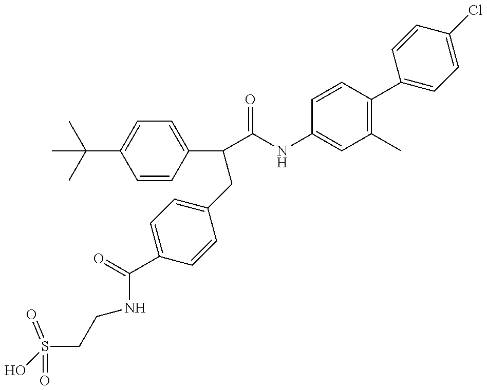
OS(CCNC(C1=CC=C(CC(C2=CC=C(C(C)(C)C)C=C2)C(=O)NC2=CC(C)=C(C3=CC=C(Cl)C=C3)C=C2)C=C1)=O)(=O)=O
